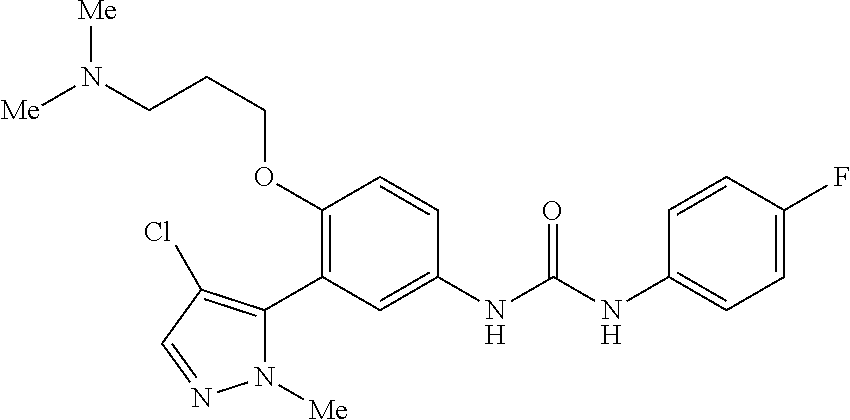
C1(OCCCN([Me])[Me])=C(C2=C(Cl)C=NN2[Me])C=C(NC(NC2=CC=C(F)C=C2)=O)C=C1
